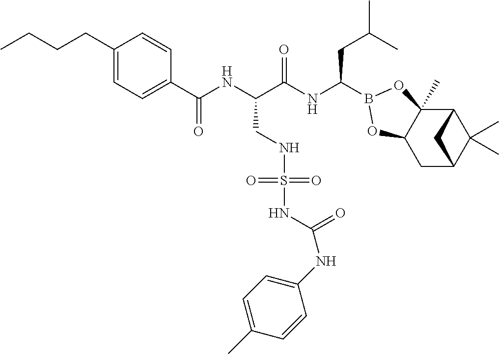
C1(C(NC(C(NC(CC(C)C)B2OC3(C)C4C(C)(C)C(CC3O2)C4)=O)CNS(=O)(=O)NC(NC2=CC=C(C)C=C2)=O)=O)=CC=C(CCCC)C=C1
